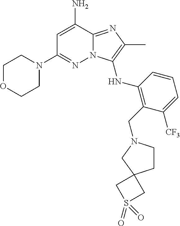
C1=C(N)C2=NC(C)=C(NC3=C(CN4CCC5(C4)CS(=O)(=O)C5)C([CF3])=CC=C3)N2N=C1N1CCOCC1
